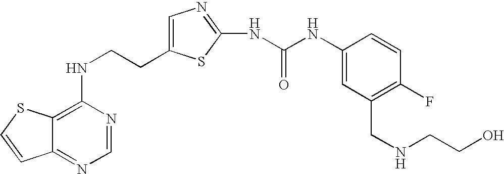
C(CNC1=C2C(=NC=N1)C=CS2)C1=CN=C(NC(=O)NC2=CC(CNCCO)=C(F)C=C2)S1
